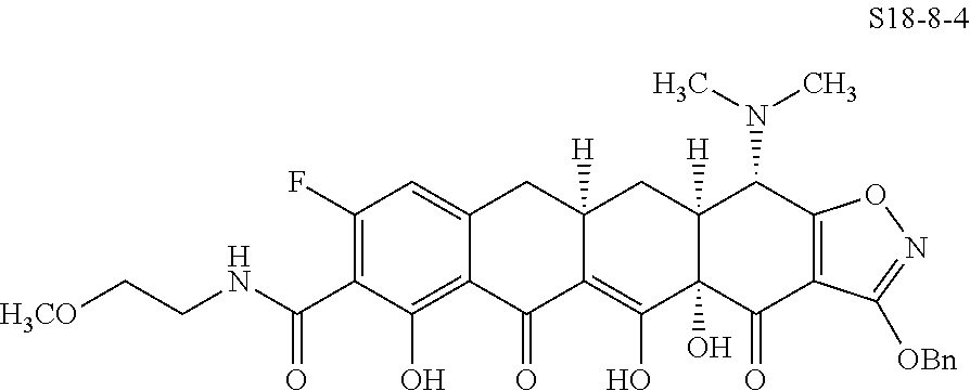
C1(F)=C(C(NCC[H3CO])=O)C(O)=C2C(=C1)CC1([H])C(=C(O)C3(O)C([H])(C1)C(N(C)C)C1=C(C3=O)C([OBn])=NO1)C2=O
